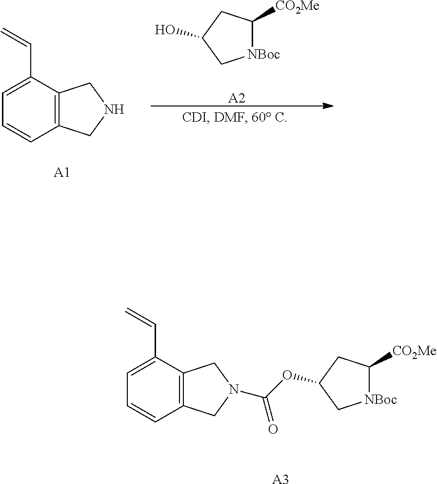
[NBoc]1C([CO2Me])CC(O)C1.[A2].C1=C(C=C)C2=C(C=C1)CNC2.[A1].C1=C(C=C)C2=C(C=C1)CN(C(OC1CC([CO2Me])[NBoc]C1)=O)C2.[A3]
